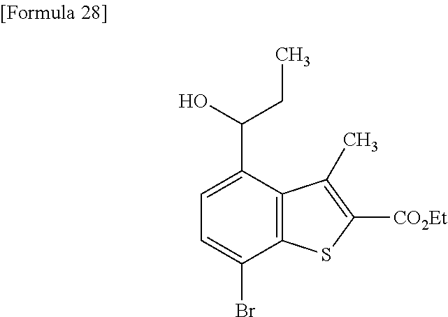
C12=C(C(Br)=CC=C1C(CC)O)SC([CO2Et])=C2C
